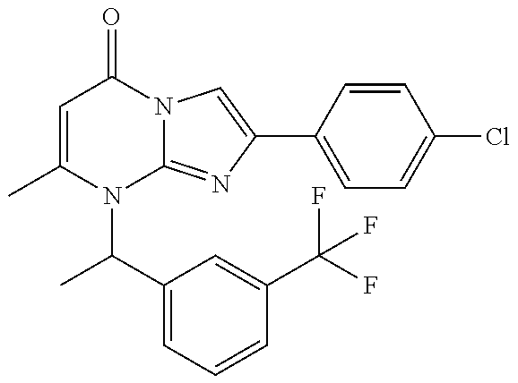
C1=C(C)N(C(C2=CC=CC(C(F)(F)F)=C2)C)C2=NC(C3=CC=C(Cl)C=C3)=CN2C1=O
